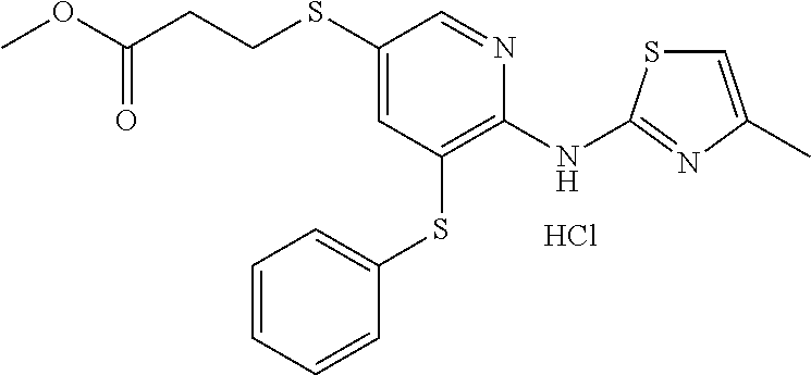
C1=CC=CC(SC2=C(NC3=NC(C)=CS3)N=CC(SCCC(OC)=O)=C2)=C1.Cl
